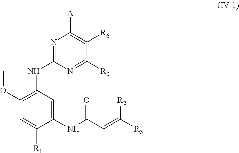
N1=C(NC2=C(OC)C=C([R1])C(NC(C=C([R3])[R2])=O)=C2)N=C([R0])C([R6])=C1[A]
